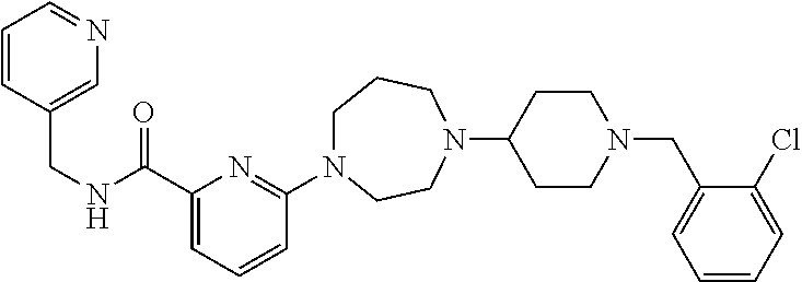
C1N(C2=NC(C(NCC3=CN=CC=C3)=O)=CC=C2)CCN(C2CCN(CC3=CC=CC=C3Cl)CC2)CC1
